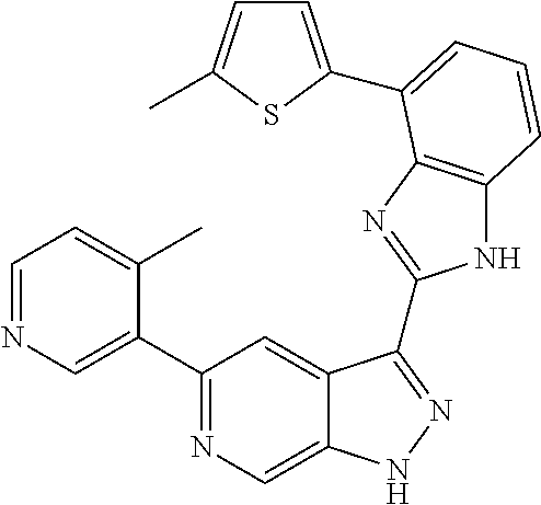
C1=NC=C(C2=NC=C3C(=C2)C(C2=NC4=C(N2)C=CC=C4C2=CC=C(C)S2)=NN3)C(C)=C1
